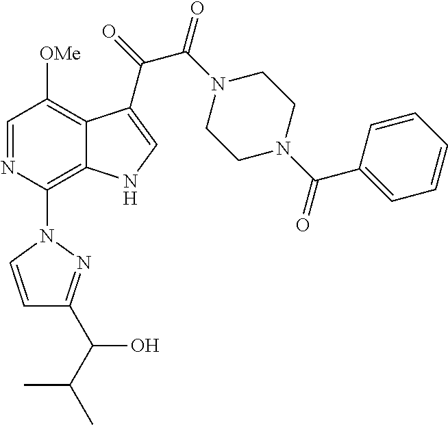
C1=NC(N2C=CC(C(C(C)C)O)=N2)=C2C(=C1[OMe])C(C(C(=O)N1CCN(C(C3=CC=CC=C3)=O)CC1)=O)=CN2
